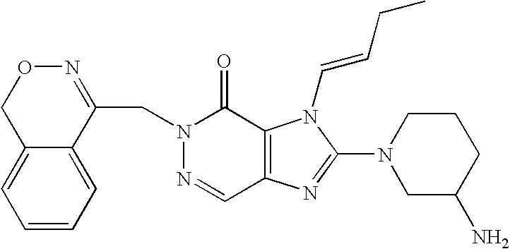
N1=CC2=C(C(=O)N1CC1=NOCC3=CC=CC=C13)N(C=CCC)C(N1CC(N)CCC1)=N2
